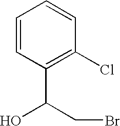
C1=CC(C(O)CBr)=C(Cl)C=C1
